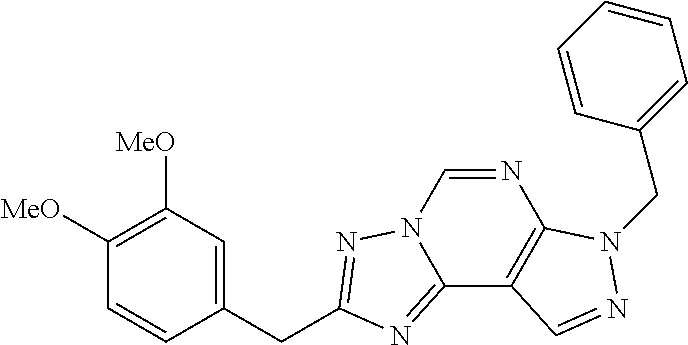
C1([MeO])=C([MeO])C=C(CC2=NN3C=NC4=C(C3=N2)C=NN4CC2=CC=CC=C2)C=C1
